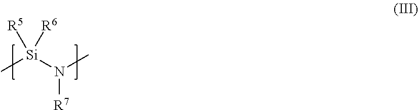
C[Si](N(C)[R7])([R5])[R6]
